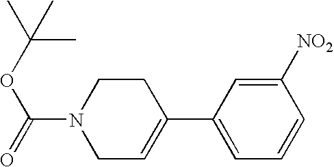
C1(C2=CCN(C(=O)OC(C)(C)C)CC2)=CC=CC([NO2])=C1
